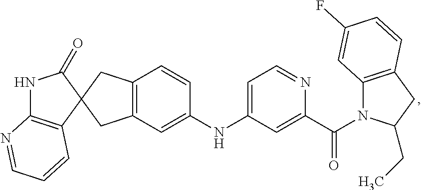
C1(=O)NC2=C(C=CC=N2)C12CC1=C(C=C(NC3=CC=NC(C(=O)N4C5=C(CC4CC)C=CC(F)=C5)=C3)C=C1)C2
